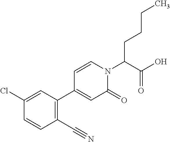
C(C(N1C=CC(C2=C(C#N)C=CC(Cl)=C2)=CC1=O)C(O)=O)CCC
